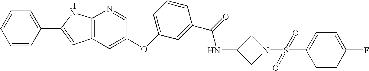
C1=CC(C2=CC3=C(N2)N=CC(OC2=CC=CC(C(NC4CN(S(C5=CC=C(F)C=C5)(=O)=O)C4)=O)=C2)=C3)=CC=C1
